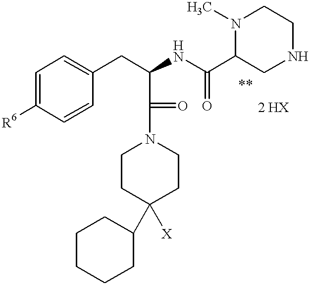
C1=C([R6])C=CC(CC(C(=O)N2CCC([X])(C3CCCCC3)CC2)NC(=O)C2N(C)CCNC2)=C1
